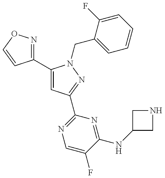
C1(C2=CC(C3=NC=C(F)C(NC4CNC4)=N3)=NN2CC2=CC=CC=C2F)=NOC=C1
